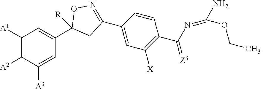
C1([A1])=C([A2])C([A3])=CC(C2([R])CC(C3=CC([X])=C(C(N=C(N)OCC)=[Z3])C=C3)=NO2)=C1
